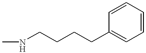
CNCCCCC1=CC=CC=C1
